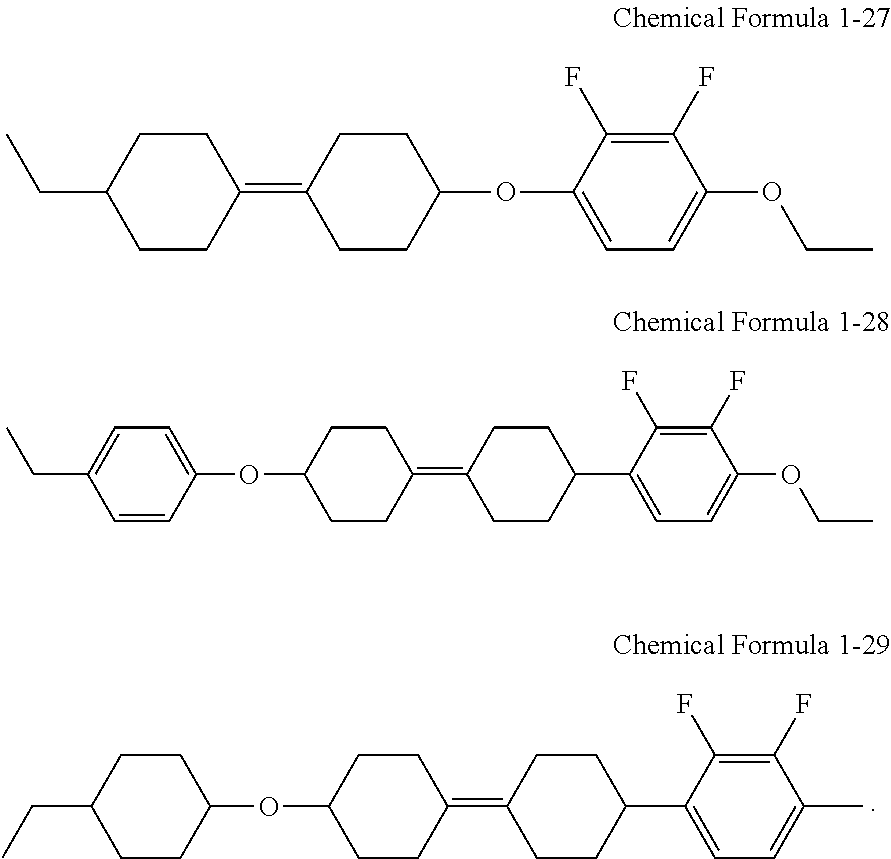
C1(F)=C(F)C(C2CCC(=C3CCC(OC4CCC(CC)CC4)CC3)CC2)=CC=C1C.C1(F)=C(F)C(OC2CCC(=C3CCC(CC)CC3)CC2)=CC=C1OCC.C1(F)=C(F)C(C2CCC(=C3CCC(OC4=CC=C(CC)C=C4)CC3)CC2)=CC=C1OCC
